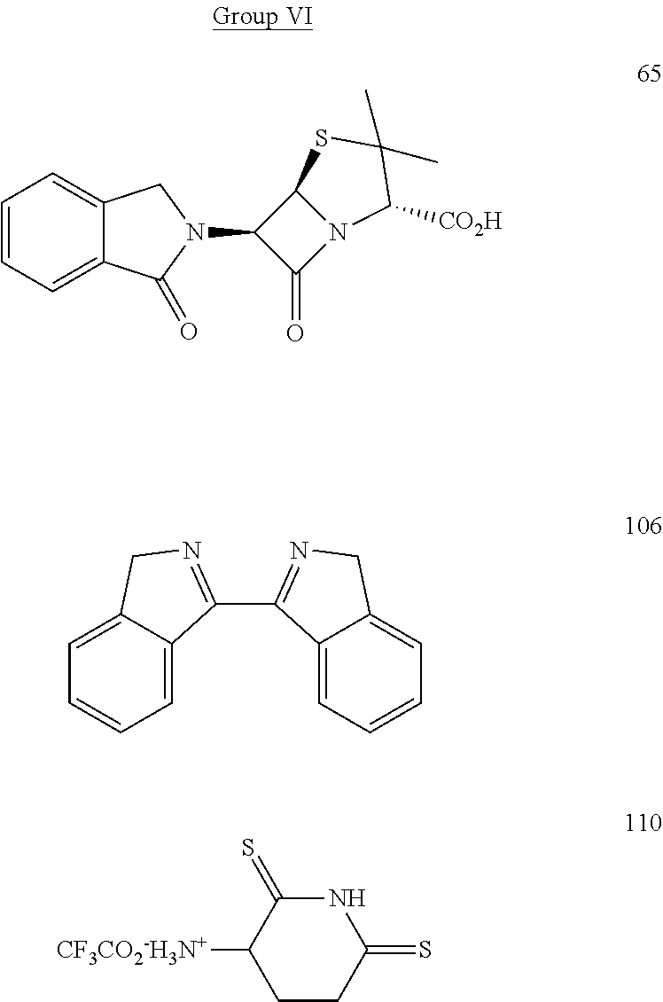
C1=CC=C2C(=C1)CN(C1C(=O)N3C1SC(C)(C)C3[CO2H])C2=O.C1=CC=C2C(=C1)CN=C2C1=NCC2=CC=CC=C21.C1CC(=S)NC(=S)C1[CF3CO2-H3N+]
